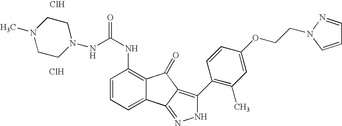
Cl.Cl.C1=CC=C2C(=C1NC(=O)NN1CCN(C)CC1)C(=O)C1=C(C3=C(C)C=C(OCCN4N=CC=C4)C=C3)NN=C21
